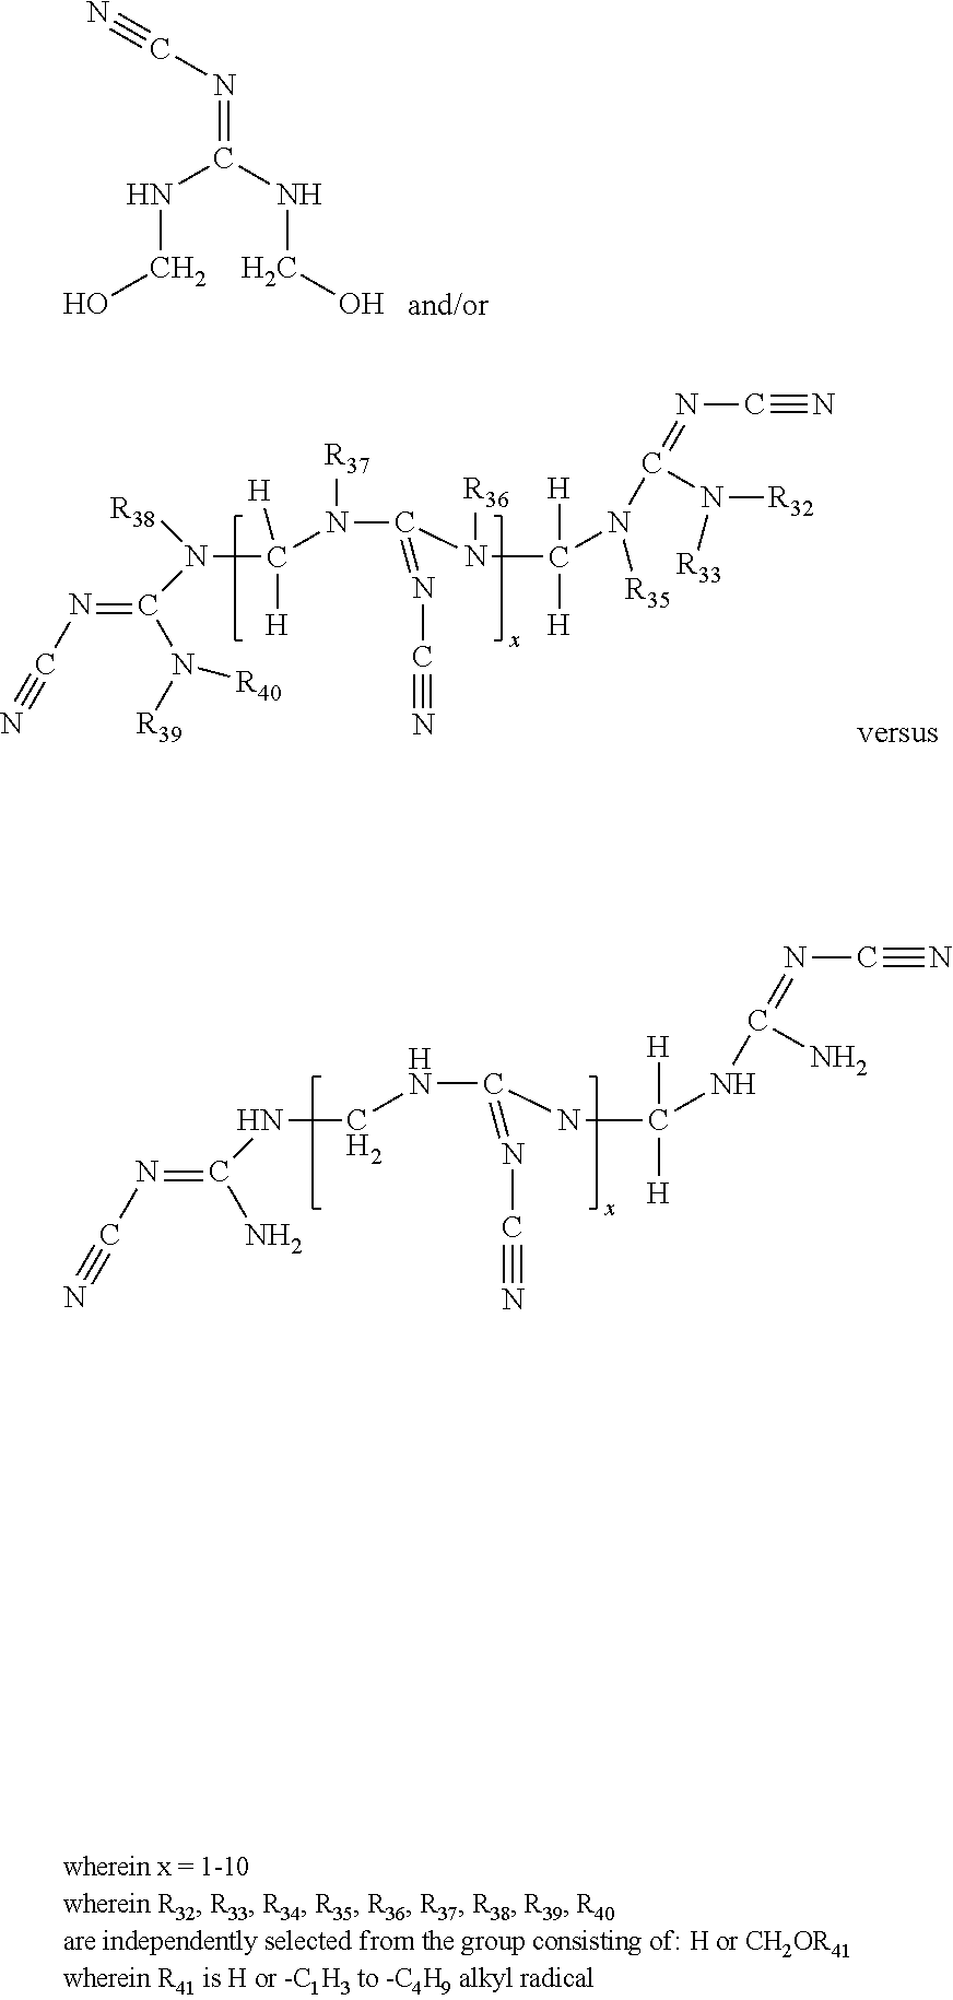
N(=C(N)NCNC(NC([H])([H])NC(=NC#N)N)=NC#N)C#N.N(CO)C(NCO)=NC#N.N(=C(N([R40])[R39])N([R38])C([H])([H])N(C(N([R36])C([H])([H])N(C(=NC#N)N([R32])[R33])[R35])=NC#N)[R37])C#N
